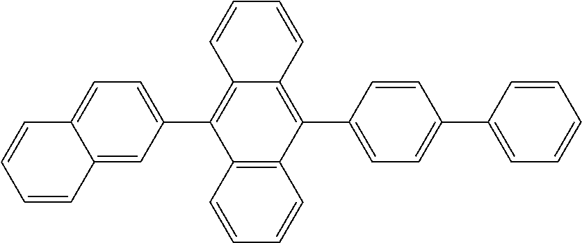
C1=CC2=CC(C3=C4C(=C(C5=CC=C(C6=CC=CC=C6)C=C5)C5=C3C=CC=C5)C=CC=C4)=CC=C2C=C1
